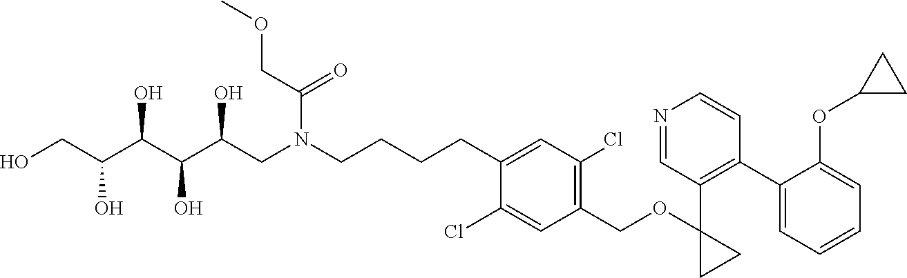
C(CCCN(CC(C(C(C(CO)O)O)O)O)C(COC)=O)C1=CC(Cl)=C(COC2(C3=C(C4=CC=CC=C4OC4CC4)C=CN=C3)CC2)C=C1Cl
